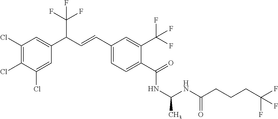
C1(Cl)=C(Cl)C(Cl)=CC(C(C=CC2=CC=C(C(=O)NC(C)NC(CCCC(F)(F)F)=O)C(C(F)(F)F)=C2)C(F)(F)F)=C1
